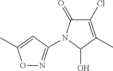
C1(=O)C(Cl)=C(C)C(O)N1C1=NOC(C)=C1
